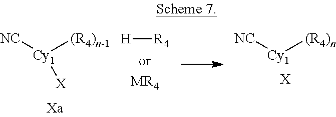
[NC][Cy1]([(R4)n-1])[X].[H][R4].[MR4].[NC][Cy1][(R4)n].[X]
